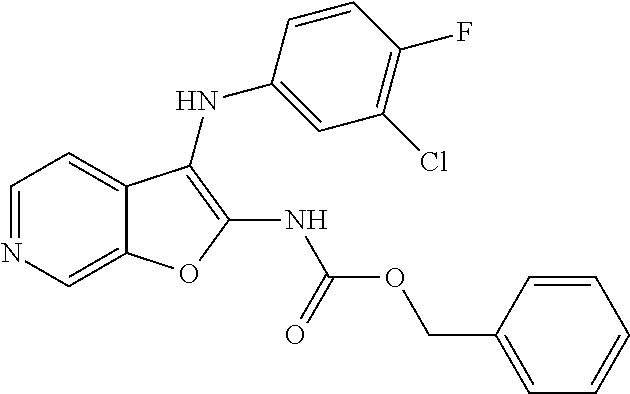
C1=C2C(=CC=N1)C(NC1=CC(Cl)=C(F)C=C1)=C(NC(OCC1=CC=CC=C1)=O)O2
